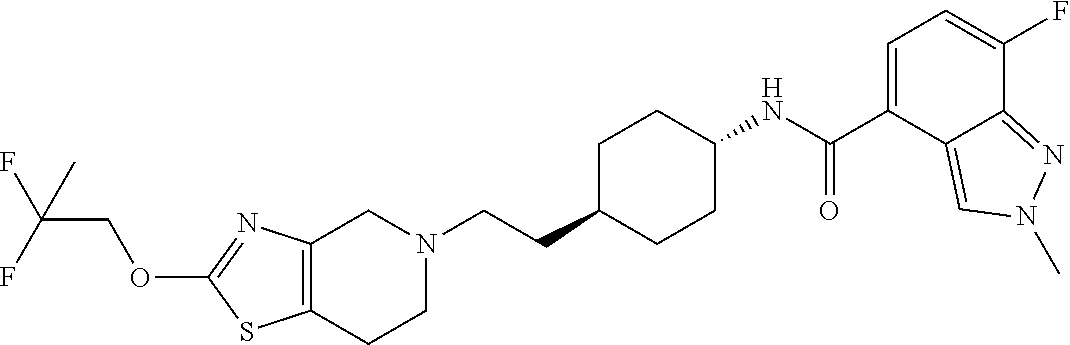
C12=C(CCN(CCC3CCC(NC(C4=CC=C(F)C5=NN(C)C=C45)=O)CC3)C1)SC(OCC(F)(F)C)=N2
